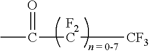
C([F2C][CF3])(=O)C
